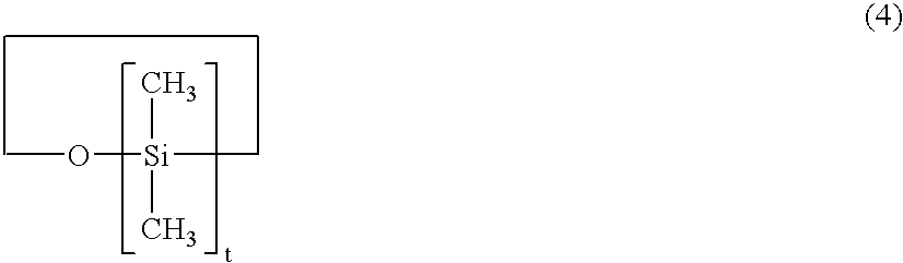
O([Si](C)(C)C)C
